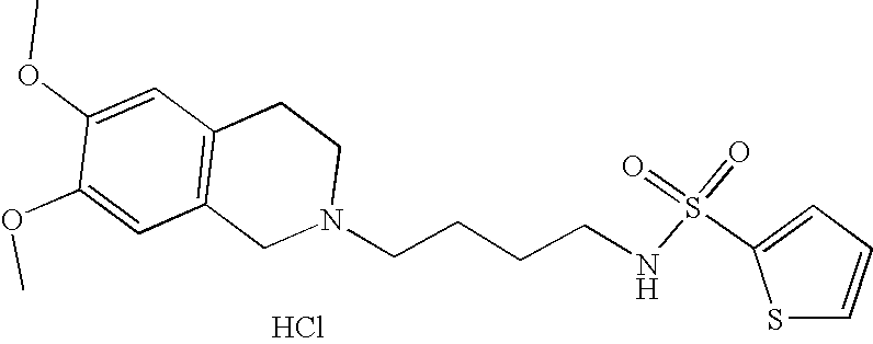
Cl.C1=C(OC)C(OC)=CC2=C1CCN(CCCCNS(=O)(=O)C1=CC=CS1)C2
